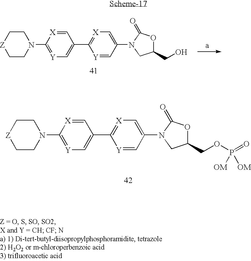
C1C[Z]CCN1C1=[Y]C=C(C2=[X]C=C(N3C(=O)OC(CO)C3)C=[Y]2)C=[X]1.C1C[Z]CCN1C1=[Y]C=C(C2=[X]C=C(N3C(=O)OC(COP(=O)([OM])[OM])C3)C=[Y]2)C=[X]1
